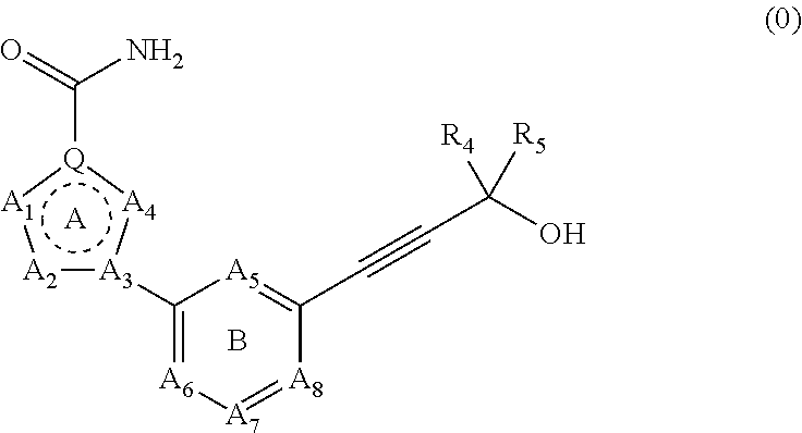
[A2]1:[A3](C2=[A6][A7]=[A8]C(C#CC(O)([R4])[R5])=[A5]2):[A4]:[Q](C(=O)N):[A1]:1.[A].B
